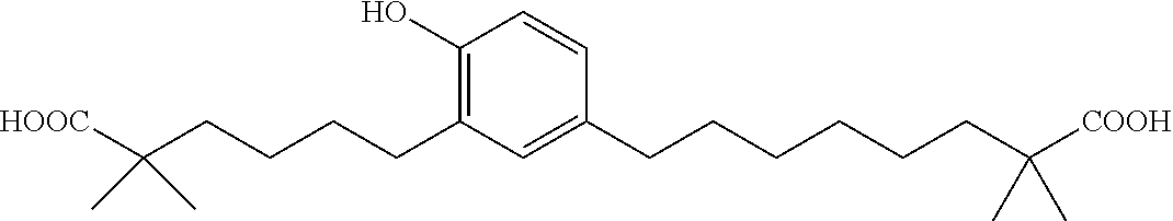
C1=CC(CCCCCCC(C)(C)[COOH])=CC(CCCCC(C)(C)[HOOC])=C1O
